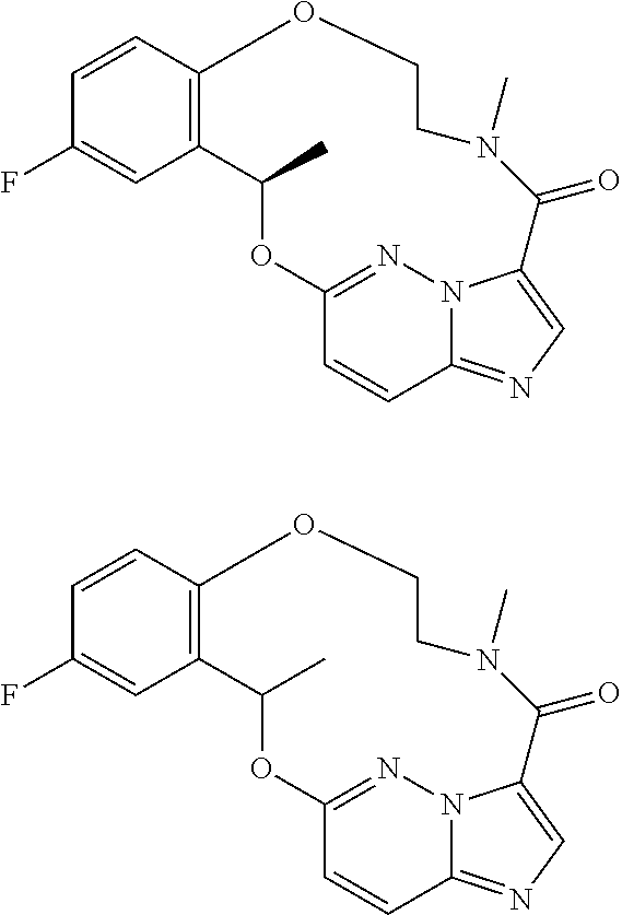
C12=C(C=CC(F)=C1)OCCN(C)C(=O)C1=CN=C3C=CC(=NN31)OC2C.C12=C(C=CC(F)=C1)OCCN(C)C(=O)C1=CN=C3C=CC(=NN31)OC2C
